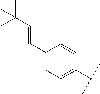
C1(C=CC(C)(C)C)=CC=C(C(C)C)C=C1
